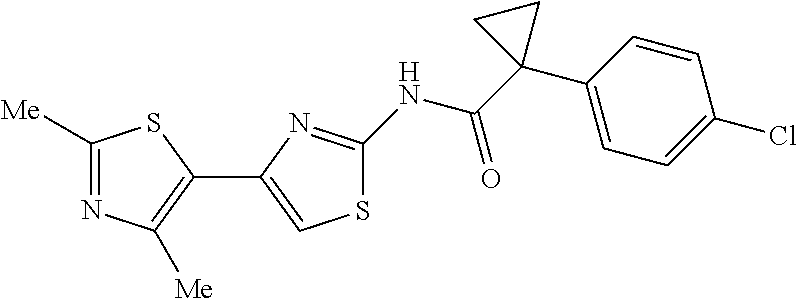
C1([Me])=NC([Me])=C(C2=CSC(NC(C3(C4=CC=C(Cl)C=C4)CC3)=O)=N2)S1
